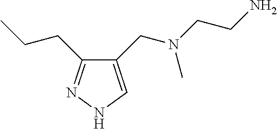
C1(CN(CCN)C)=CNN=C1CCC
